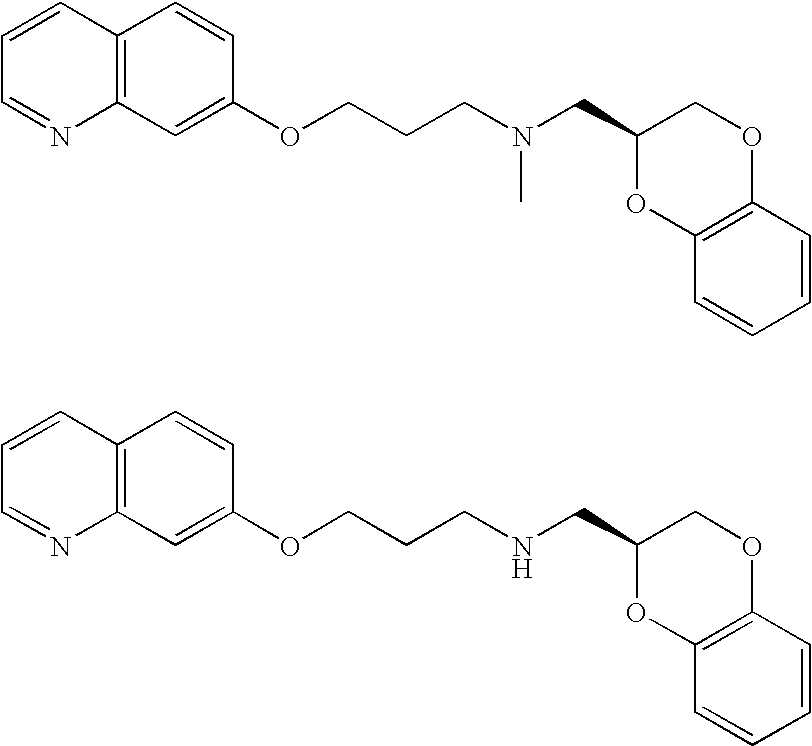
C1(OCCCN(CC2OC3=C(OC2)C=CC=C3)C)=CC2=C(C=C1)C=CC=N2.C1(OCCCNCC2OC3=C(OC2)C=CC=C3)=CC2=C(C=C1)C=CC=N2
